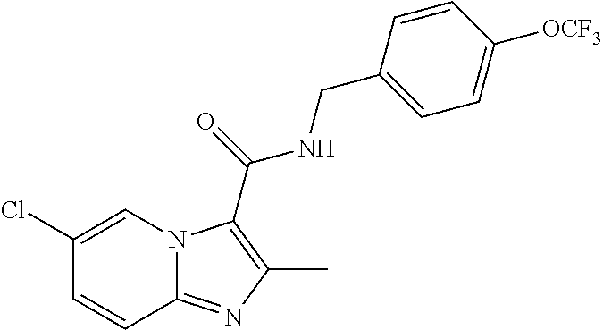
C1(Cl)=CN2C(=NC(C)=C2C(=O)NCC2=CC=C([OCF3])C=C2)C=C1
